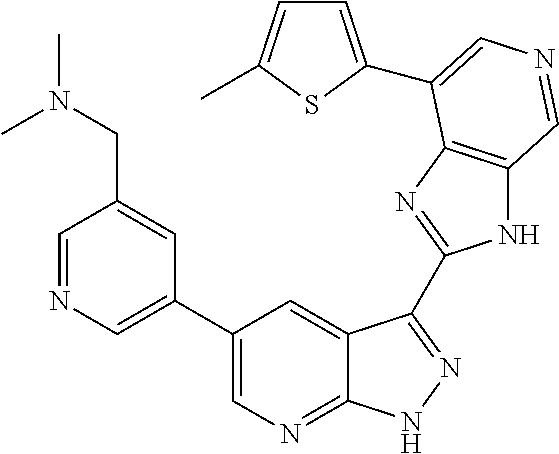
C1(C2=CN=CC(CN(C)C)=C2)=CN=C2C(=C1)C(C1=NC3=C(N1)C=NC=C3C1=CC=C(C)S1)=NN2
